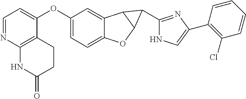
C1=NC2=C(C(OC3=CC=C4C(=C3)C3C(O4)C3C3=NC(C4=C(Cl)C=CC=C4)=CN3)=C1)CCC(=O)N2
